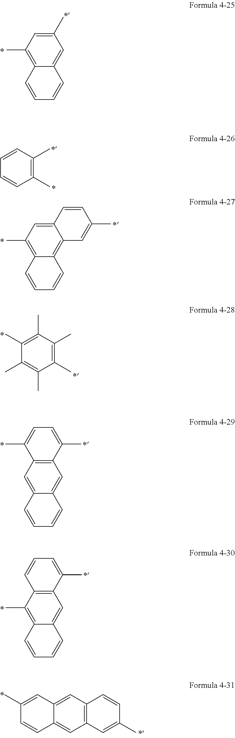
C1(C)=CC(C)=C2C(=C1)C=CC=C2.C1=CC=CC(C)=C1C.C12=CC(C)=C3C(=C1C=C(C)C=C2)C=CC=C3.C1(C)=C(C)C(C)=C(C)C(C)=C1C.C12=C(C=C3C(=C1)C=CC=C3)C(C)=CC=C2C.C12=C(C(C)=C3C(=C1)C=CC=C3)C=CC=C2C.C1=C2C(=CC3=C1C=CC(C)=C3)C=CC(C)=C2
